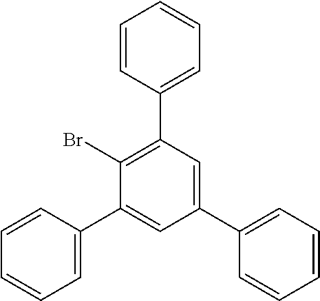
C1(C2=CC=CC=C2)=CC(C2=CC=CC=C2)=C(Br)C(C2=CC=CC=C2)=C1
